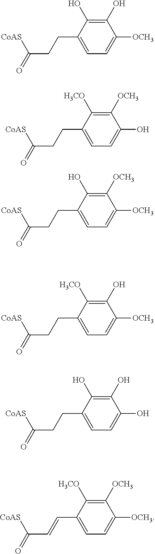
C1(CCC(=O)[CoAS])=CC=C([OCH3])C(O)=C1O.C1(CCC(=O)[CoAS])=CC=C(O)C([OCH3])=C1[H3CO].C1(CCC(=O)[CoAS])=CC=C([OCH3])C([OCH3])=C1O.C1(CCC(=O)[CoAS])=CC=C([OCH3])C(O)=C1[H3CO].C1(CCC(=O)[CoAS])=CC=C(O)C(O)=C1O.C1(C=CC(=O)[CoAS])=CC=C([OCH3])C([OCH3])=C1[H3CO]
